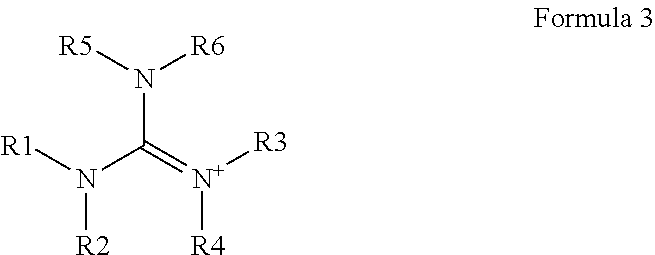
[R1]N(C(=[N+]([R3])[R4])N([R5])[R6])[R2]
